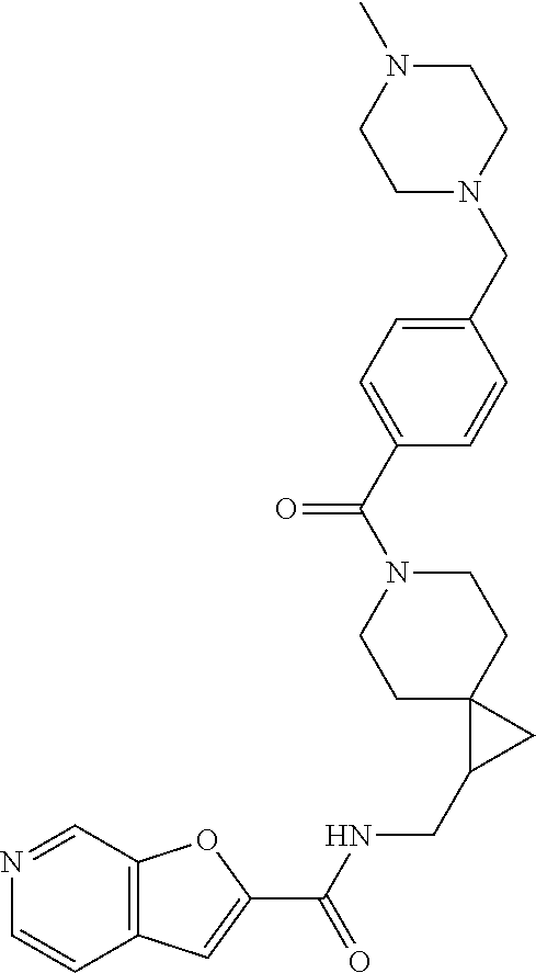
C12=C(C=NC=C1)OC(C(NCC1CC13CCN(C(C1=CC=C(CN4CCN(C)CC4)C=C1)=O)CC3)=O)=C2
